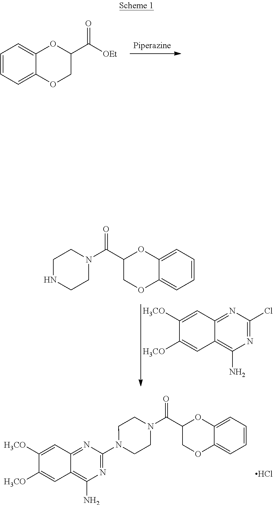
C1=CC=C2C(=C1)OC(C([OEt])=O)CO2.N1=C2C(=C(N)N=C1Cl)C=C([H3CO])C([H3CO])=C2.C1NCCN(C(C2COC3=CC=CC=C3O2)=O)C1.N1=C2C(=C(N)N=C1N1CCN(C(=O)C3COC4=CC=CC=C4O3)CC1)C=C([H3CO])C([H3CO])=C2.Cl
